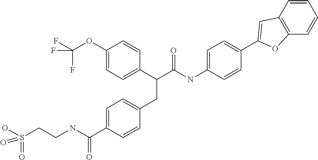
C1=C(C(NCCS(O)(=O)=O)=O)C=CC(CC(C2=CC=C(OC(F)(F)F)C=C2)C(NC2=CC=C(C3=CC4=C(C=CC=C4)O3)C=C2)=O)=C1
